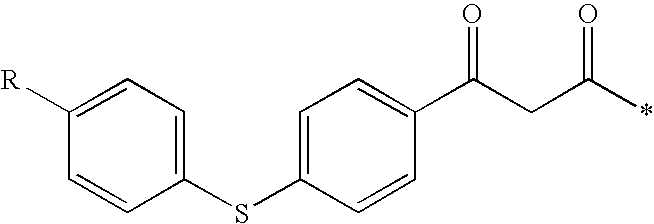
C1([R])=CC=C(SC2=CC=C(C(CC(*)=O)=O)C=C2)C=C1
